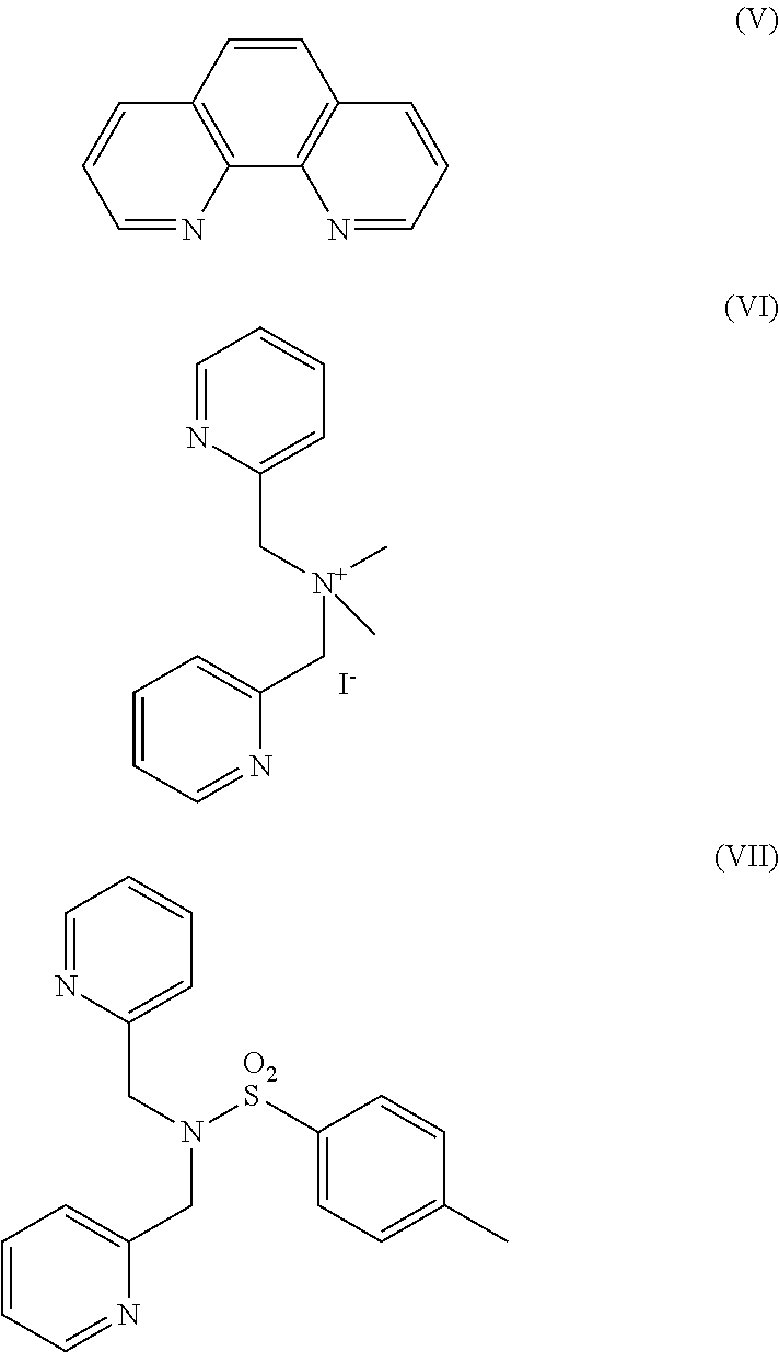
C1=NC(C[N+](CC2=CC=CC=N2)(C)C)=CC=C1.[I-].C1=NC(CN(CC2=CC=CC=N2)[O2S]C2=CC=C(C)C=C2)=CC=C1.C1=CC2=C(C3=C1C=CC=N3)N=CC=C2
